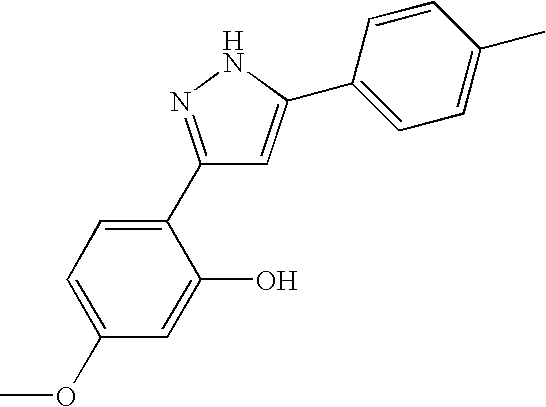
C1(OC)=CC=C(C2=NNC(C3=CC=C(C)C=C3)=C2)C(O)=C1
